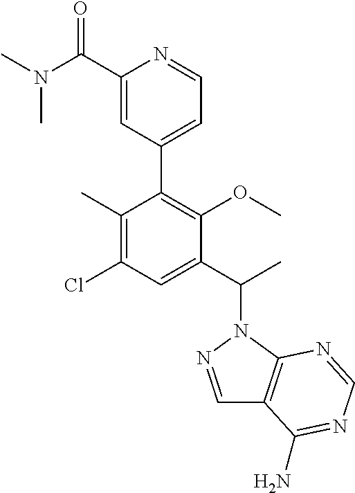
C1(C)=C(Cl)C=C(C(C)N2N=CC3=C2N=CN=C3N)C(OC)=C1C1=CC=NC(C(N(C)C)=O)=C1
